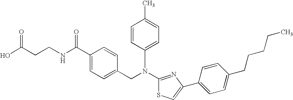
N(C1=NC(C2=CC=C(CCCCC)C=C2)=CS1)(CC1=CC=C(C(NCCC(O)=O)=O)C=C1)C1=CC=C(C)C=C1
